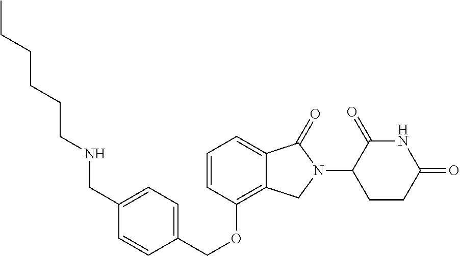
O(C1=C2C(=CC=C1)C(=O)N(C1C(=O)NC(=O)CC1)C2)CC1=CC=C(CNCCCCCC)C=C1
